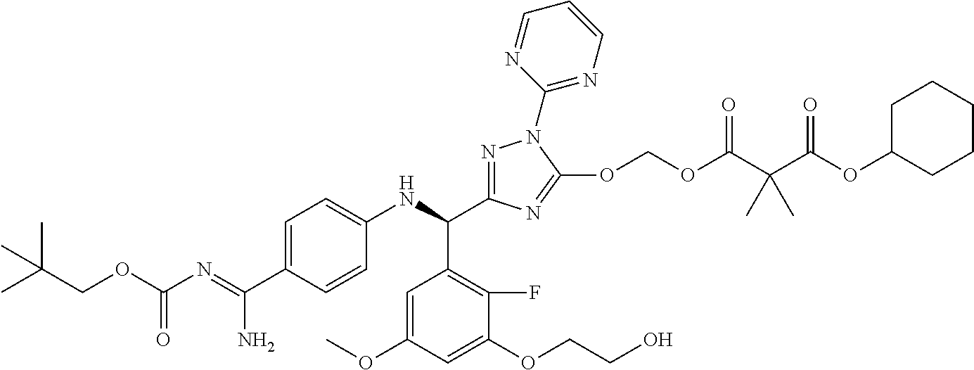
C1=C(C(=NC(OCC(C)(C)C)=O)N)C=CC(NC(C2=C(F)C(OCCO)=CC(OC)=C2)C2=NN(C3=NC=CC=N3)C(OCOC(C(C(OC3CCCCC3)=O)(C)C)=O)=N2)=C1
